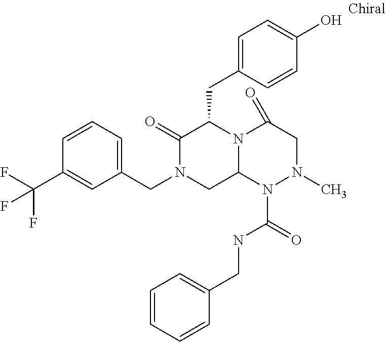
C1(CN2CC3N(C(CC4=CC=C(O)C=C4)C2=O)C(=O)CN(C)N3C(=O)NCC2=CC=CC=C2)=CC=CC(C(F)(F)F)=C1
